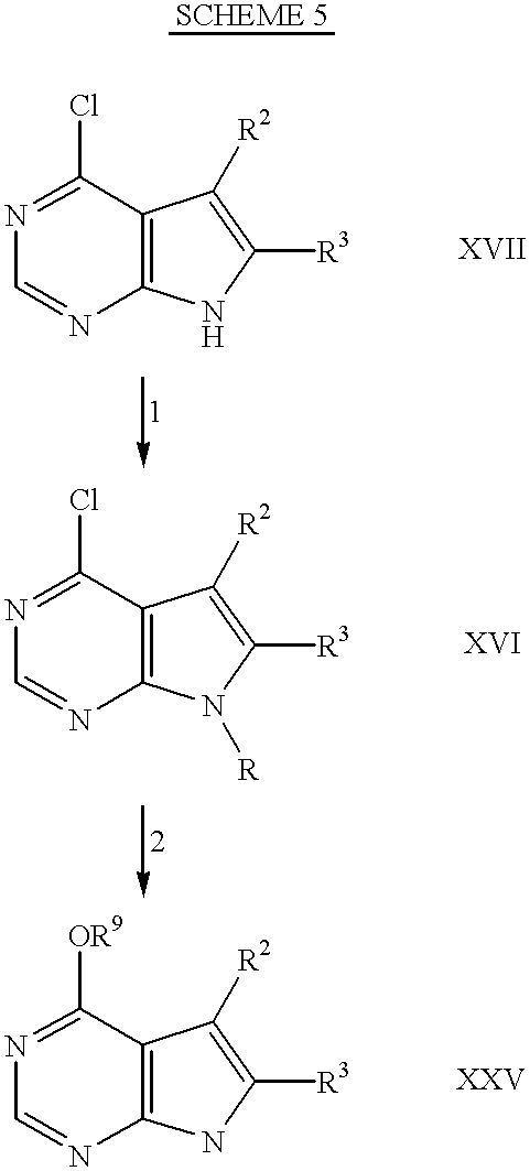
N1=C(Cl)C2=C(N=C1)NC([R3])=C2[R2].N1=C(Cl)C2=C(N=C1)N([R])C([R3])=C2[R2].N1=C([OR9])C2=C(N=C1)NC([R3])=C2[R2]
